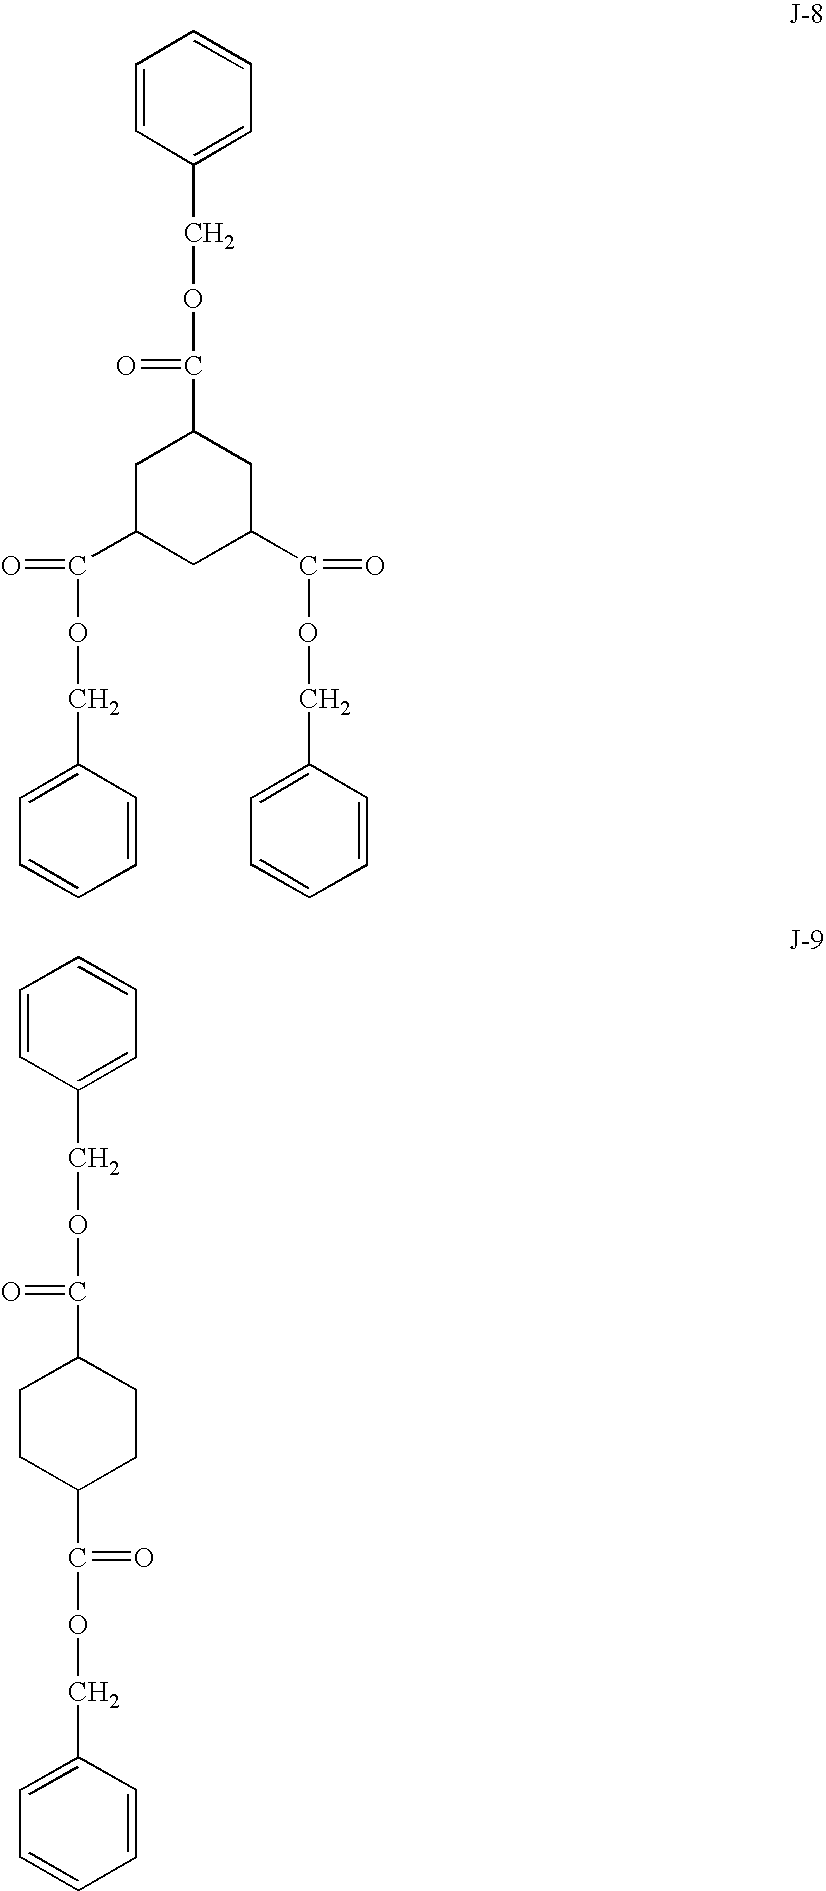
C1=CC(COC(=O)C2CC(C(=O)OCC3=CC=CC=C3)CC(C(=O)OCC3=CC=CC=C3)C2)=CC=C1.C1=CC(COC(=O)C2CCC(C(=O)OCC3=CC=CC=C3)CC2)=CC=C1
